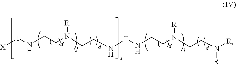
[X][T]NCCN(CCN[T]NCCN(CCN([R])[R])[R])[R]
